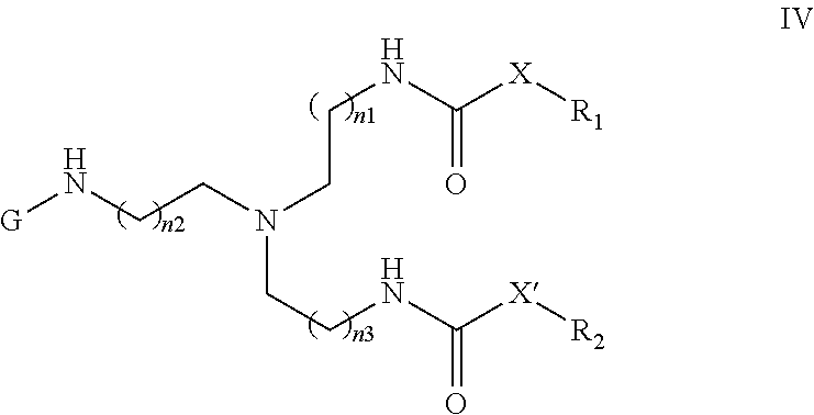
C(N(CCN[G])CCNC([X][R1])=O)CNC([X][R2])=O
